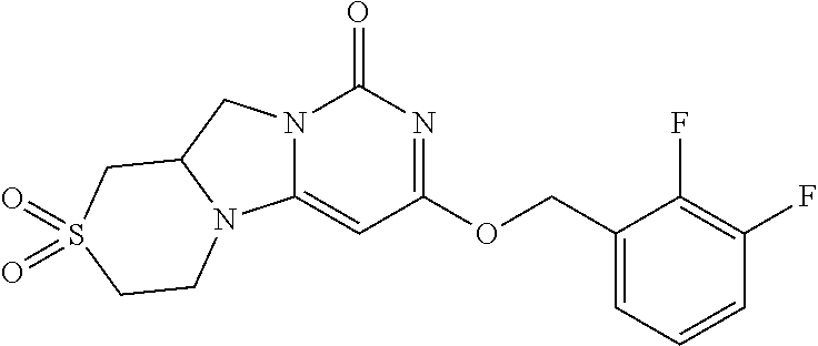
N12C(=CC(OCC3=CC=CC(F)=C3F)=NC1=O)N1C(C2)CS(=O)(=O)CC1
